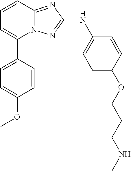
N12C(=NC(NC3=CC=C(OCCCNC)C=C3)=N1)C=CC=C2C1=CC=C(OC)C=C1
